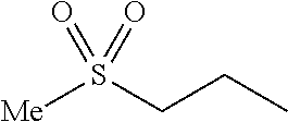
[Me]S(CCC)(=O)=O
